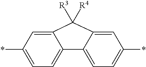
C12=CC=C(*)C=C1C([R3])([R4])C1=CC(*)=CC=C21
